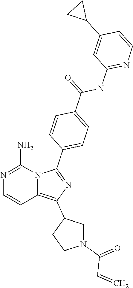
N1=C(N)N2C(=C(C3CN(C(=O)C=C)CC3)N=C2C2=CC=C(C(NC3=NC=CC(C4CC4)=C3)=O)C=C2)C=C1
